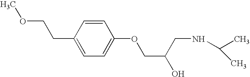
C1=C(OCC(O)CNC(C)C)C=CC(CCOC)=C1
